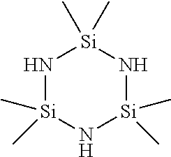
N1[Si](C)(C)N[Si](C)(C)N[Si]1(C)C
